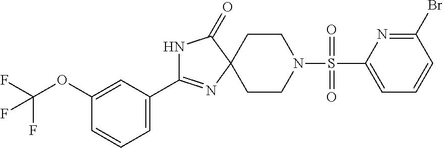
N1C(=O)C2(N=C1C1=CC=CC(OC(F)(F)F)=C1)CCN(S(=O)(=O)C1=CC=CC(Br)=N1)CC2
